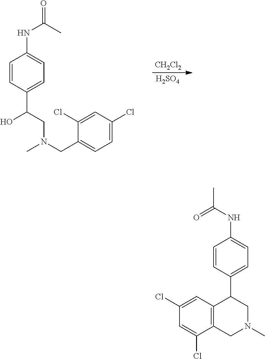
[CH2Cl2].[H2SO4].C1=CC(NC(=O)C)=CC=C1C(CN(CC1=CC=C(Cl)C=C1Cl)C)O.C1=CC(NC(C)=O)=CC=C1C1C2=C(CN(C)C1)C(Cl)=CC(Cl)=C2
